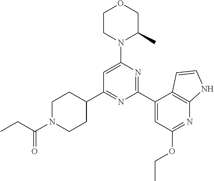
C1(C2=NC(C3=CC(OCC)=NC4=C3C=CN4)=NC(N3C(C)COCC3)=C2)CCN(C(CC)=O)CC1
